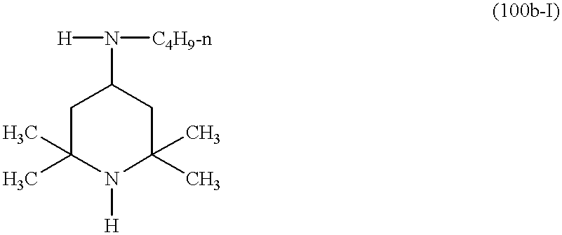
C1C(C)(C)N([H])C(C)(C)CC1N([H])[C4H9-n]
